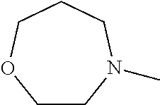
C1CN(C)CCCO1
